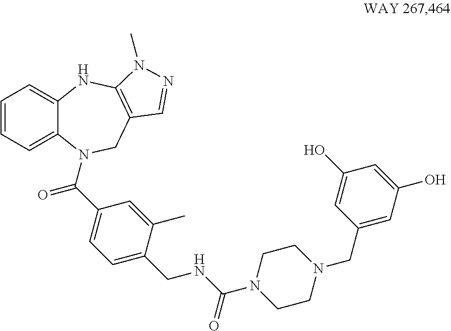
C1=CC=C2C(=C1)NC1=C(CN2C(C2=CC=C(CNC(N3CCN(CC4=CC(O)=CC(O)=C4)CC3)=O)C(C)=C2)=O)C=NN1C
